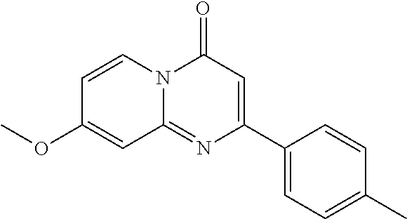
C1(C2=CC(=O)N3C(=N2)C=C(OC)C=C3)=CC=C(C)C=C1
